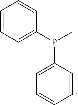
C1=CC=C(P(C2=CC=CC=C2)C)C=C1
